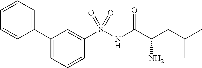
C1(C2=CC=CC=C2)=CC=CC(S(NC(C(CC(C)C)N)=O)(=O)=O)=C1
